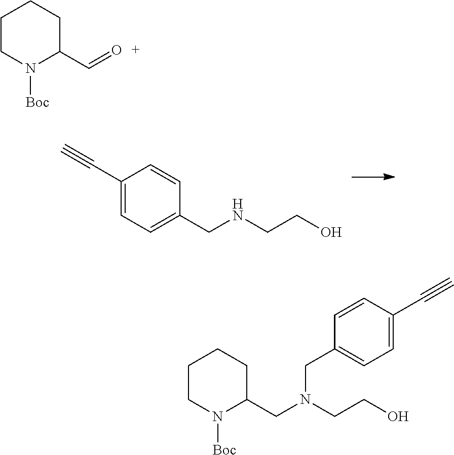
C1(C#C)=CC=C(CNCCO)C=C1.C1CN([Boc])C(C=O)CC1.C1CN([Boc])C(CN(CCO)CC2=CC=C(C#C)C=C2)CC1
